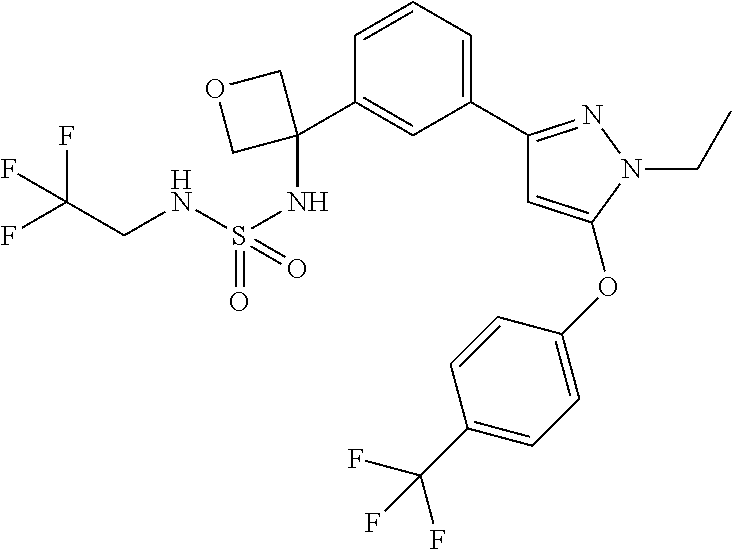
C1=C(C2(NS(NCC(F)(F)F)(=O)=O)COC2)C=CC=C1C1=NN(CC)C(OC2=CC=C(C(F)(F)F)C=C2)=C1
